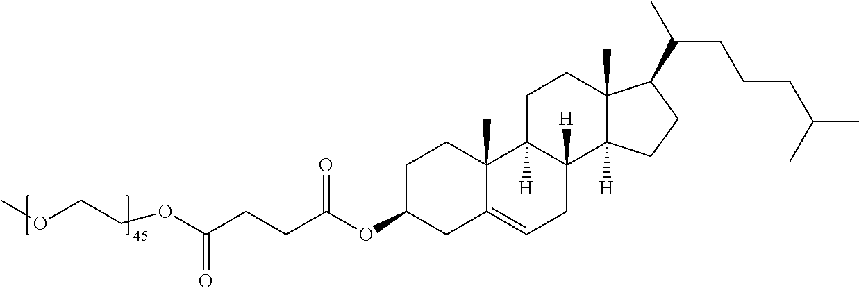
C1C(OC(CCC(OCCOC)=O)=O)CC2=CCC3([H])C([H])(C2(C)C1)CCC1(C)C3([H])CCC1C(C)CCCC(C)C
